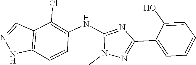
C12=C(C(Cl)=C(NC3=NC(C4=CC=CC=C4O)=NN3C)C=C1)C=NN2
